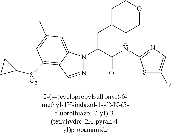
C1C(CC(N2N=CC3=C([SO2]C4CC4)C=C(C)C=C23)C(NC2=NC=C(F)S2)=O)CCOC1
